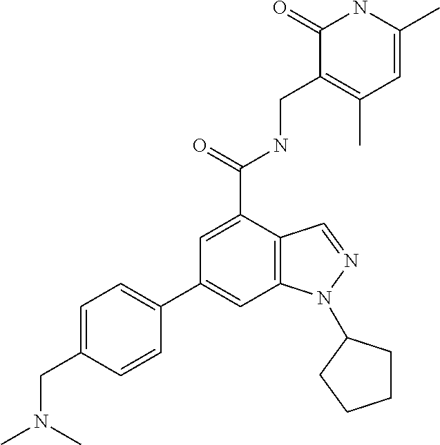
C1(C2=CC=C(CN(C)C)C=C2)=CC2=C(C(C(=O)NCC3=C(C)C=C(C)NC3=O)=C1)C=NN2C1CCCC1
